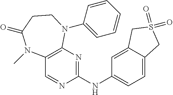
C12=C(N=C(NC3=CC=C4C(=C3)CS(=O)(=O)C4)N=C1)N(C1=CC=CC=C1)CCC(=O)N2C
